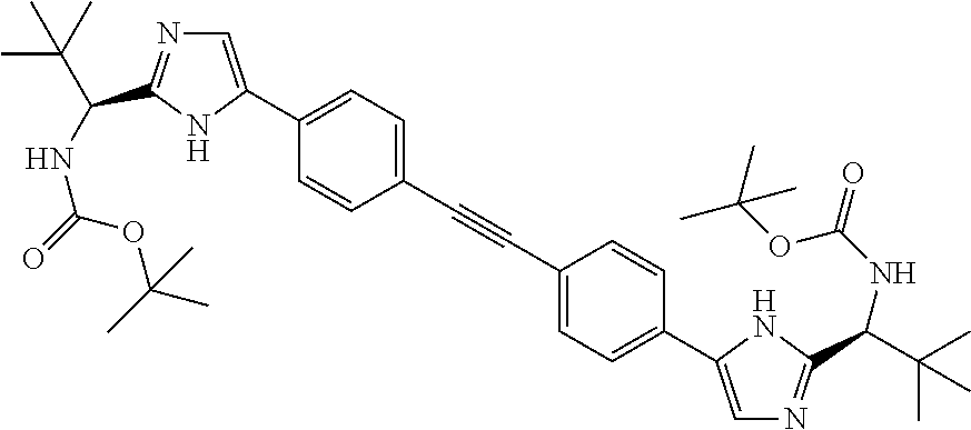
C1(C2=CN=C(C(NC(=O)OC(C)(C)C)C(C)(C)C)N2)=CC=C(C#CC2=CC=C(C3=CN=C(C(C(C)(C)C)NC(OC(C)(C)C)=O)N3)C=C2)C=C1
